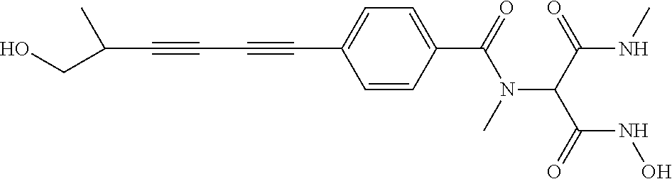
C(C#CC#CC1=CC=C(C(=O)N(C(C(NC)=O)C(=O)NO)C)C=C1)(CO)C
